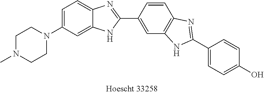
C1=C(N2CCN(C)CC2)C=C2C(=C1)N=C(C1=CC3=C(C=C1)N=C(C1=CC=C(O)C=C1)N3)N2
